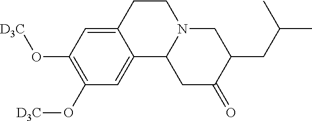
C12=CC(O[D3C])=C(O[D3C])C=C1C1N(CC2)CC(CC(C)C)C(=O)C1
